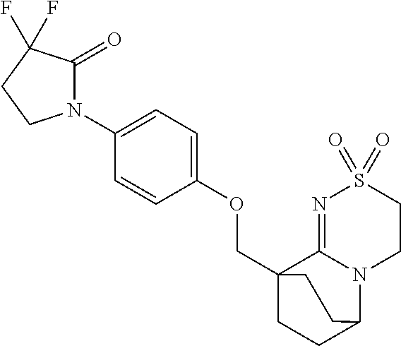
C(C12CCC(N3C1=NS(=O)(=O)CC3)CC2)OC1=CC=C(N2C(=O)C(F)(F)CC2)C=C1
